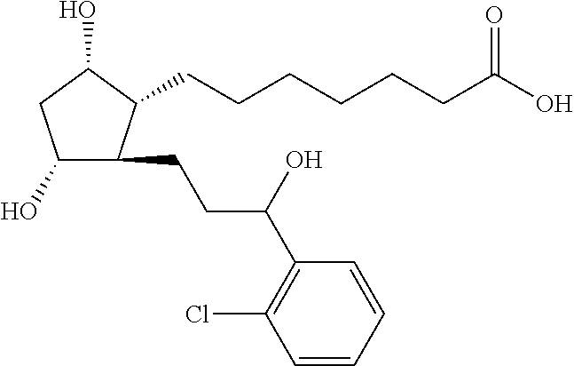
C(CCCC(O)=O)CCC1C(CCC(C2=C(Cl)C=CC=C2)O)C(O)CC1O
